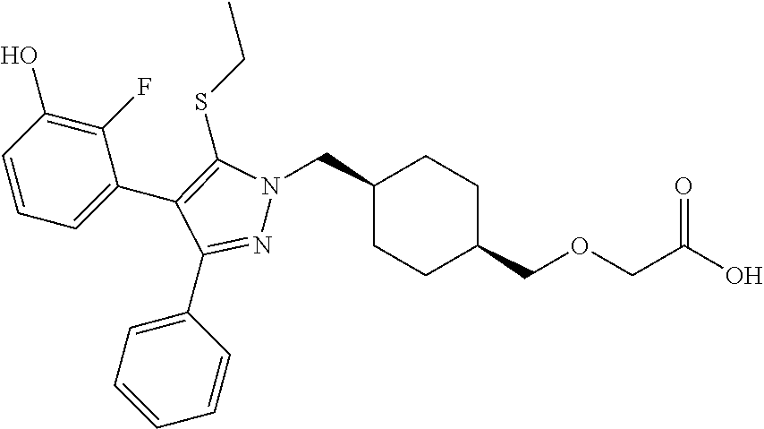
C1(CN2N=C(C3=CC=CC=C3)C(C3=CC=CC(O)=C3F)=C2SCC)CCC(COCC(O)=O)CC1
